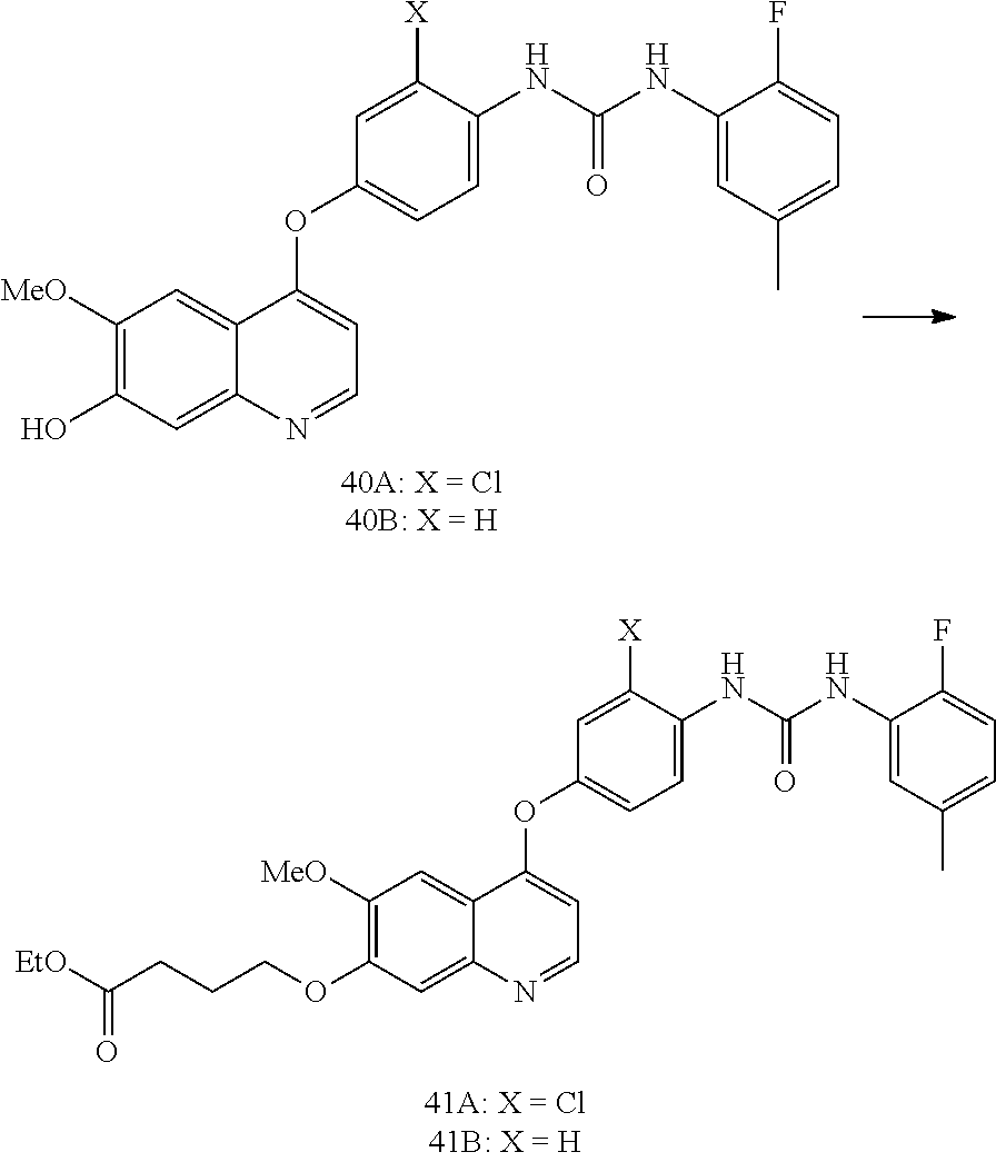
OC1=C([MeO])C=C2C(=C1)N=CC=C2OC1=CC=C(NC(NC2=CC(C)=CC=C2F)=O)C([X])=C1.O(C1=C([MeO])C=C2C(=C1)N=CC=C2OC1=CC=C(NC(NC2=CC(C)=CC=C2F)=O)C([X])=C1)CCCC([EtO])=O
